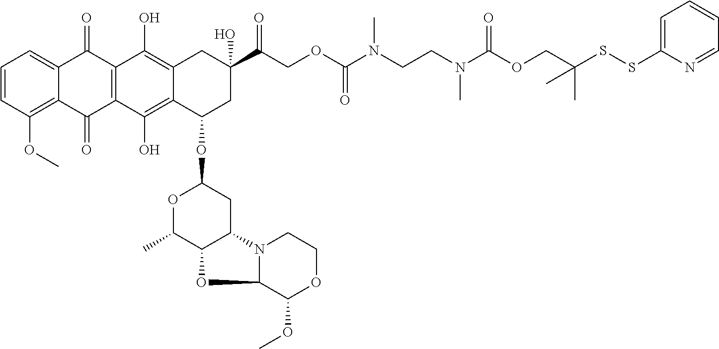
C1=CC(OC)=C2C(=C1)C(=O)C1=C(C2=O)C(O)=C2C(=C1O)CC(C(=O)COC(N(CCN(C(OCC(SSC1=CC=CC=N1)(C)C)=O)C)C)=O)(O)CC2OC1OC(C)C2C(C1)N1C(O2)C(OC)OCC1
